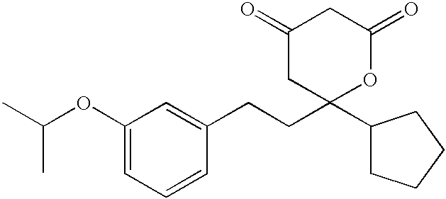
C1(=O)CC(C2CCCC2)(CCC2=CC(OC(C)C)=CC=C2)OC(=O)C1
